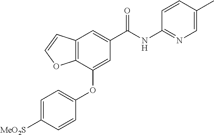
C12=C(C(OC3=CC=C([MeO2S])C=C3)=CC(C(NC3=NC=C(C)C=C3)=O)=C1)OC=C2
